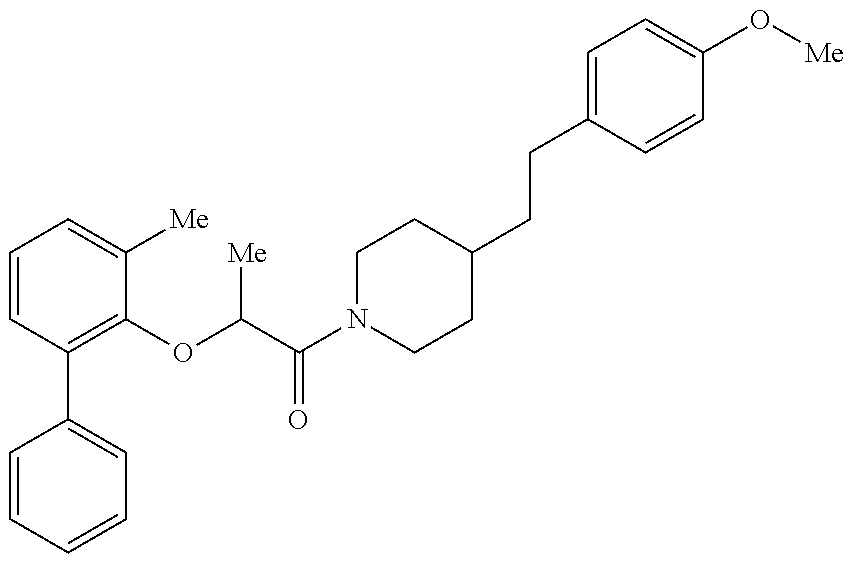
C1=CC=CC=C1C1=C(OC(C(N2CCC(CCC3=CC=C(O[Me])C=C3)CC2)=O)[Me])C([Me])=CC=C1
